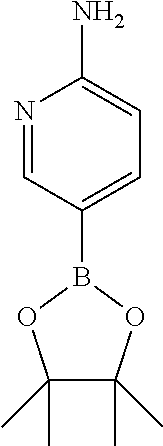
C1(B2OC(C)(C)C(C)(C)O2)=CC=C(N)N=C1
